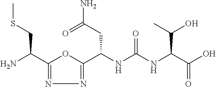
C1(C(N)CSC)=NN=C(C(NC(NC(C(O)=O)C(O)C)=O)CC(N)=O)O1
